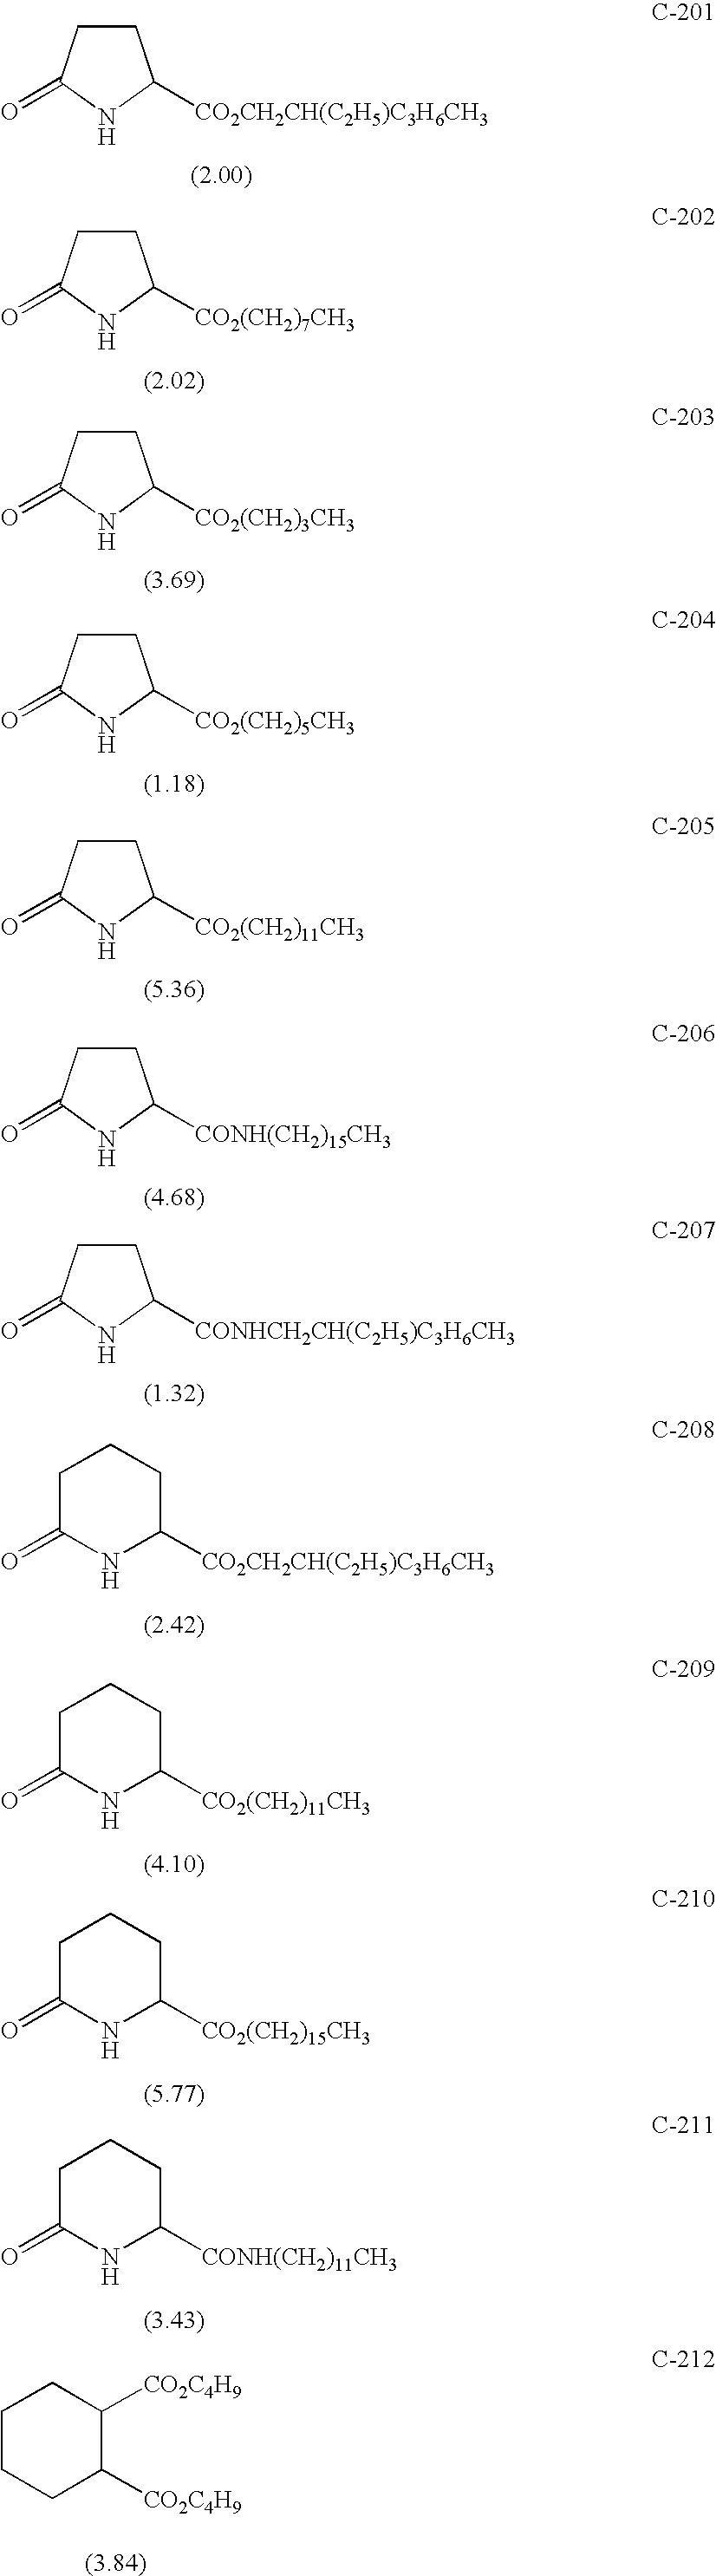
C1CC(=O)NC1[CO2CH2CH(C2H5)C3H6CH3].C1CC(=O)NC1[CO2(CH2)7CH3].C1CC(=O)NC1[CO2(CH2)3CH3].C1CC(=O)NC1[CO2(CH2)5CH3].C1CC(=O)NC1[CO2(CH2)11CH3].C1CC(=O)NC1[CONH(CH2)15CH3].C1CC(=O)NC1[CONHCH2CH(C2H5)C3H6CH3].O=C1CCCC([CO2CH2CH(C2H5)C3H6CH3])N1.O=C1CCCC([CO2(CH2)11CH3])N1.O=C1CCCC([CO2(CH2)15CH3])N1.O=C1CCCC([CONH(CH2)11CH3])N1.[CO2C4H9]C1CCCCC1[CO2C4H9]
